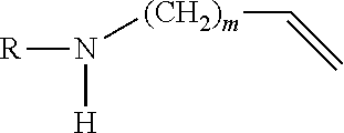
N([H])([R])[(CH2)m]C=C
